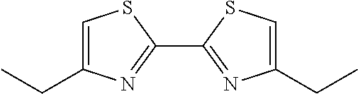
C1=C(CC)N=C(C2=NC(CC)=CS2)S1
